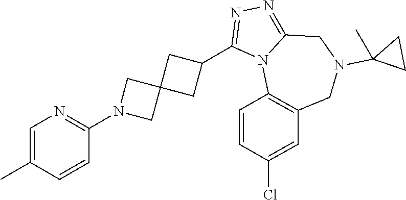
C1(N2CC3(C2)CC(C2=NN=C4N2C2=C(CN(C5(C)CC5)C4)C=C(Cl)C=C2)C3)=NC=C(C)C=C1
